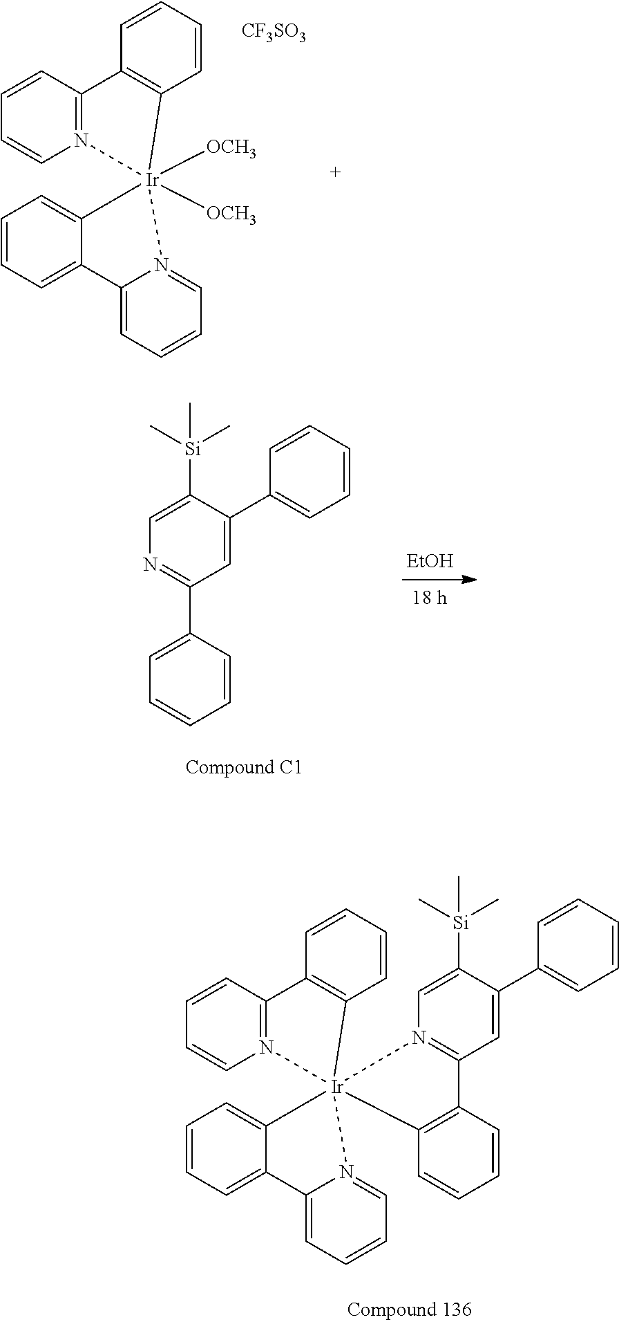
[OCH3][Ir]12([OCH3])(N3=C(C=CC=C3)C3=C1C=CC=C3)C1=CC=CC=C1C1=CC=CC=N21.[CF3SO3].[Ir]123(N4=C(C=CC=C4)C4=C1C=CC=C4)(C1=CC=CC=C1C1=CC=CC=N21)N1=C(C=C(C2=CC=CC=C2)C([Si](C)(C)C)=C1)C1=C3C=CC=C1.C1([Si](C)(C)C)=CN=C(C2=CC=CC=C2)C=C1C1=CC=CC=C1.[EtOH]
